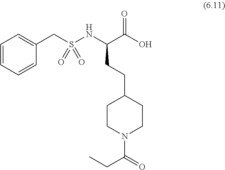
C1=CC=CC(CS(NC(CCC2CCN(C(=O)CC)CC2)C(=O)O)(=O)=O)=C1
